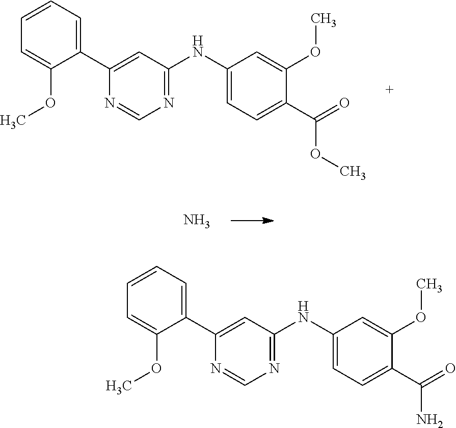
C1=C(OC)C(C2=CC(NC3=CC=C(C(=O)OC)C(OC)=C3)=NC=N2)=CC=C1.N.C1=C(OC)C(C2=CC(NC3=CC=C(C(=O)N)C(OC)=C3)=NC=N2)=CC=C1
